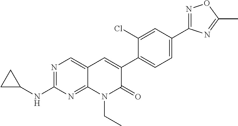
N1=C(C2=CC=C(C3=CC4=CN=C(NC5CC5)N=C4N(CC)C3=O)C(Cl)=C2)N=C(C)O1
